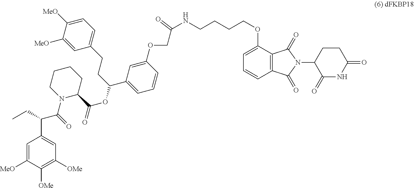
C1=C([MeO])C([OMe])=C([OMe])C=C1C(C(N1C(C(OC(CCC2=CC=C([MeO])C([MeO])=C2)C2=CC=CC(OCC(NCCCCOC3=CC=CC4=C3C(=O)N(C3C(=O)NC(=O)CC3)C4=O)=O)=C2)=O)CCCC1)=O)CC
